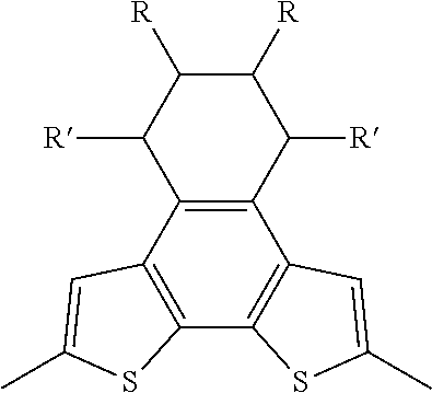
C12=C(C([R])C([R])C([R])C1[R])C1=C(C3=C2C=C(C)S3)SC(C)=C1
